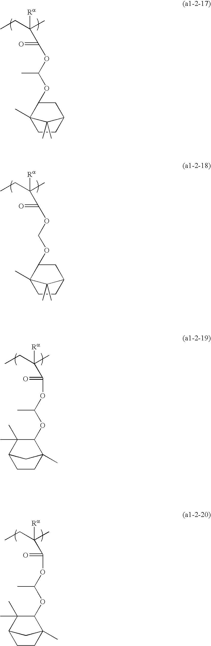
C([Ra])(CC)(C)C(=O)OC(OC1C(C)(C)C2CCC1(C)C2)C.C([Ra])(CC)(C)C(=O)OC(OC1C(C)(C)C2CCC1(C)C2)C.C1C2CCC(C)(C2(C)C)C1OC(OC(C([Ra])(CC)C)=O)C.C1C2CCC(C)(C2(C)C)C1OCOC(C([Ra])(CC)C)=O
